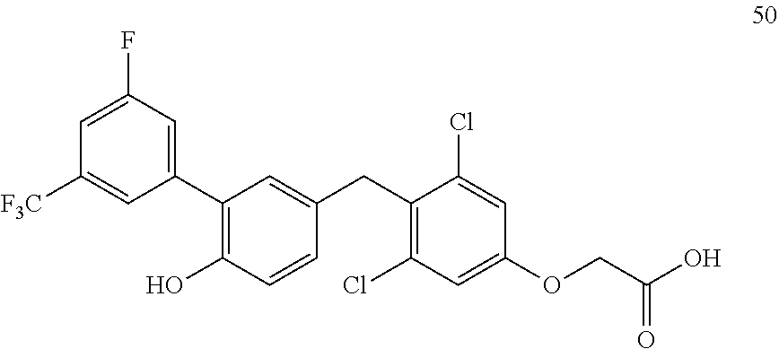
C1(C2=CC(F)=CC([F3C])=C2)=C(O)C=CC(CC2=C(Cl)C=C(OCC(=O)O)C=C2Cl)=C1
